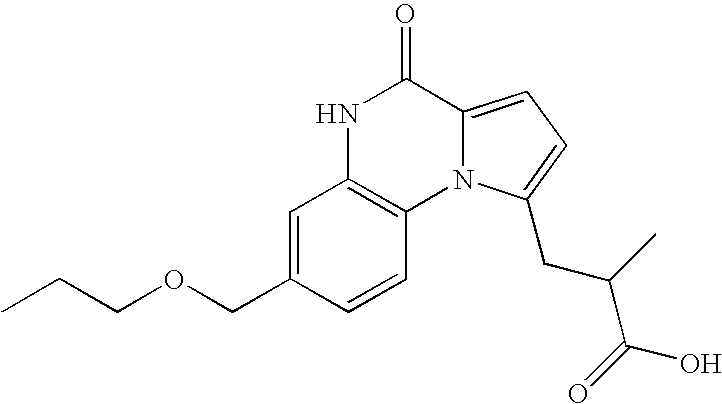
N1C2=C(N3C(=CC=C3CC(C(O)=O)C)C1=O)C=CC(COCCC)=C2
